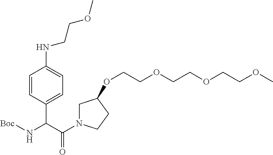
C1=CC(C(N[Boc])C(N2CC(OCCOCCOCCOC)CC2)=O)=CC=C1NCCOC
